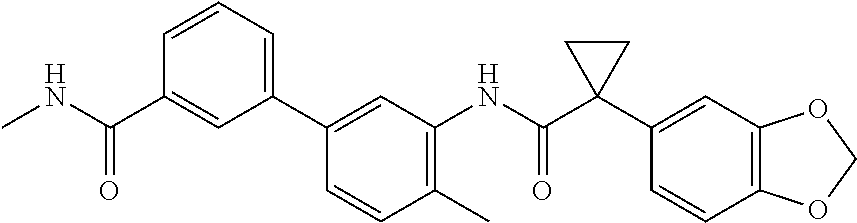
C1(NC(C2(C3=CC4=C(C=C3)OCO4)CC2)=O)=C(C)C=CC(C2=CC=CC(C(=O)NC)=C2)=C1
